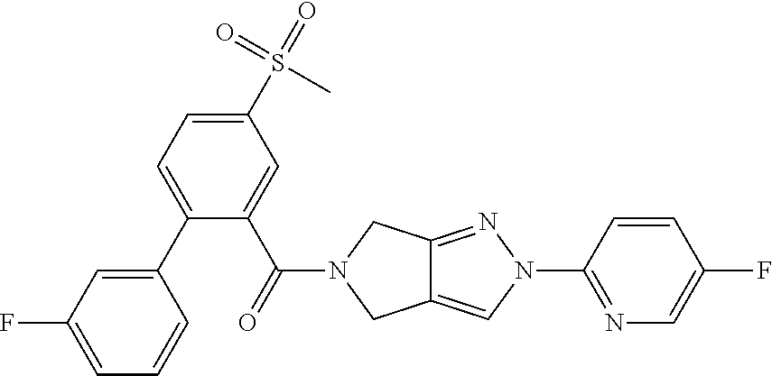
C1(C2=CC=C(S(C)(=O)=O)C=C2C(=O)N2CC3=CN(C4=NC=C(F)C=C4)N=C3C2)=CC(F)=CC=C1
